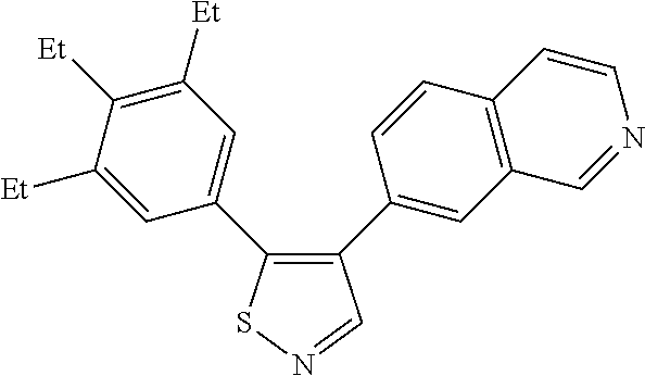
C1([Et])=CC(C2=C(C3=CC4=C(C=C3)C=CN=C4)C=NS2)=CC([Et])=C1[Et]
